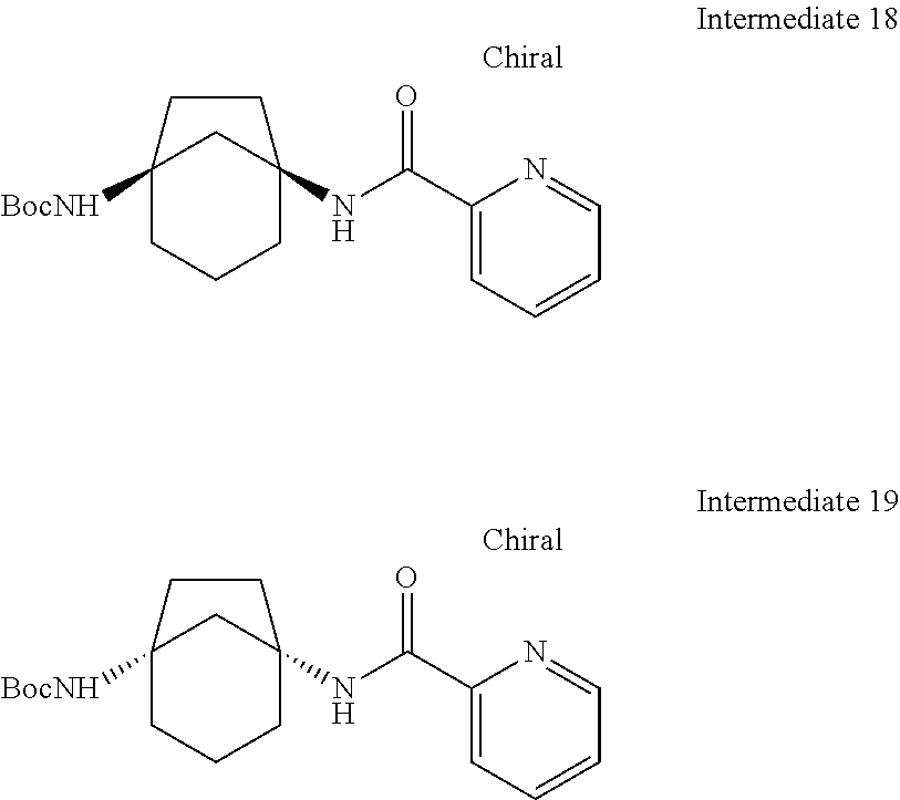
C12([BocNH])CCCC(NC(C3=CC=CC=N3)=O)(C1)CC2.C12([BocNH])CCCC(NC(C3=CC=CC=N3)=O)(C1)CC2
